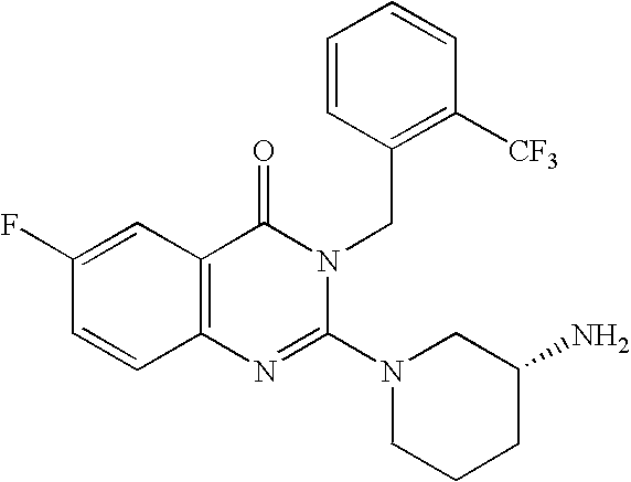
C12=C(C=C(F)C=C1)C(=O)N(CC1=C([CF3])C=CC=C1)C(N1CCCC(N)C1)=N2
